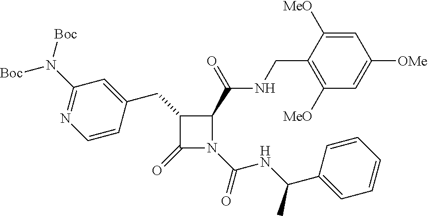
C1(CC2C(=O)N(C(NC(C3=CC=CC=C3)C)=O)C2C(=O)NCC2=C([MeO])C=C([OMe])C=C2[MeO])=CC(N([Boc])[Boc])=NC=C1
